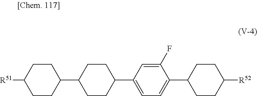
C1(C2CCC([R51])CC2)CCC(C2=CC=C(C3CCC([R52])CC3)C(F)=C2)CC1
